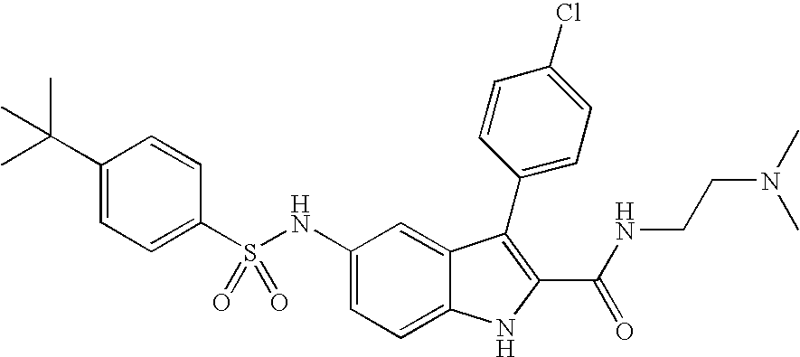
N(C1=CC=C2C(=C1)C(C1=CC=C(Cl)C=C1)=C(C(NCCN(C)C)=O)N2)S(C1=CC=C(C(C)(C)C)C=C1)(=O)=O
